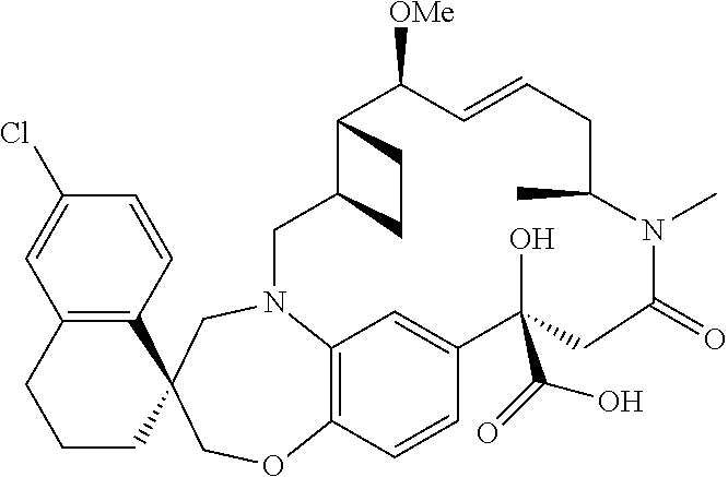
C12=C(C=CC(Cl)=C1)C1(CCC2)CN2C3=C(C=CC(=C3)C(O)(C(=O)O)CC(=O)N(C)C(C)CC=CC([OMe])C3C(C2)CC3)OC1
